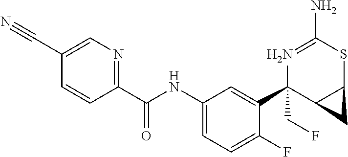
N1=C(N)SC2C(C1(C1=CC(NC(C3=NC=C(C#N)C=C3)=O)=CC=C1F)CF)C2
